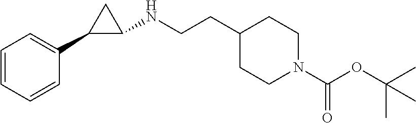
C1=CC=CC(C2C(NCCC3CCN(C(OC(C)(C)C)=O)CC3)C2)=C1
